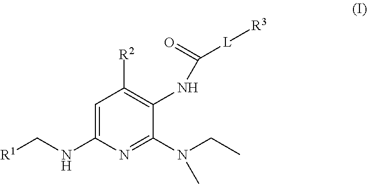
C1=C(NC[R1])N=C(N(CC)C)C(NC([L][R3])=O)=C1[R2]
